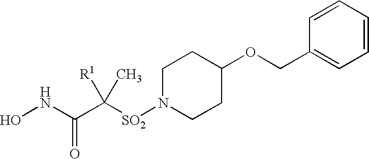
C(C1=CC=CC=C1)OC1CCN([SO2]C(C(NO)=O)([R1])C)CC1
